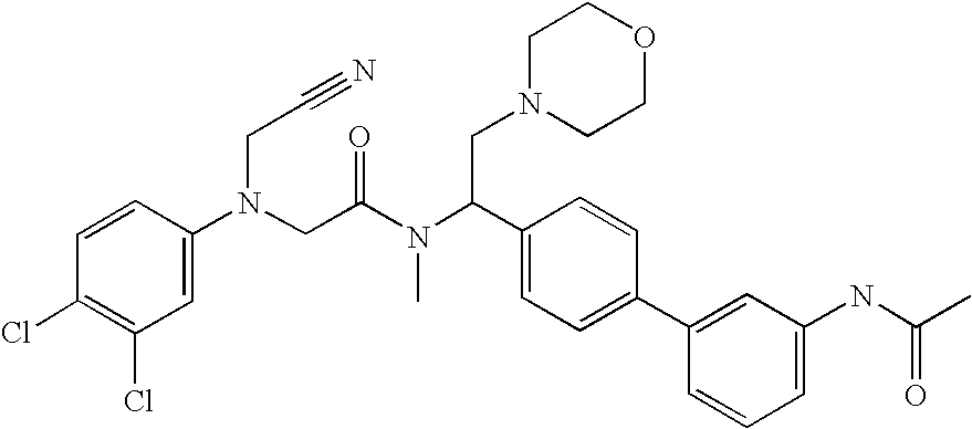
C1(Cl)=C(Cl)C=C(N(CC(N(C(C2=CC=C(C3=CC(NC(C)=O)=CC=C3)C=C2)CN2CCOCC2)C)=O)CC#N)C=C1
